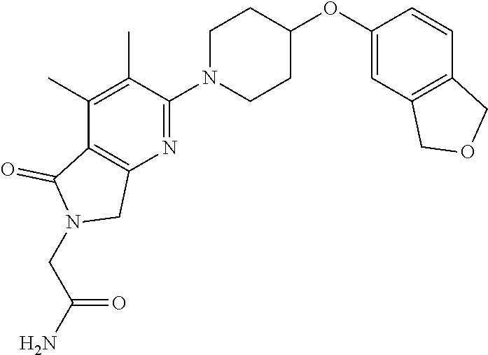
C1(C)=C(C)C(N2CCC(OC3=CC4=C(C=C3)COC4)CC2)=NC2=C1C(=O)N(CC(N)=O)C2
